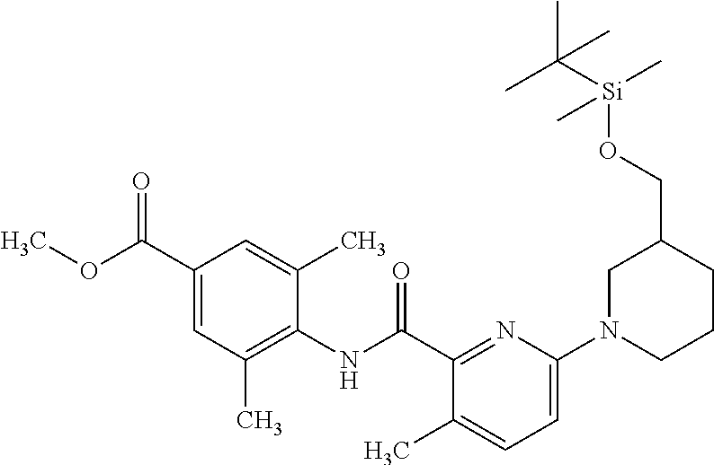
C1(C(OC)=O)=CC(C)=C(NC(C2=NC(N3CCCC(CO[Si](C(C)(C)C)(C)C)C3)=CC=C2C)=O)C(C)=C1
